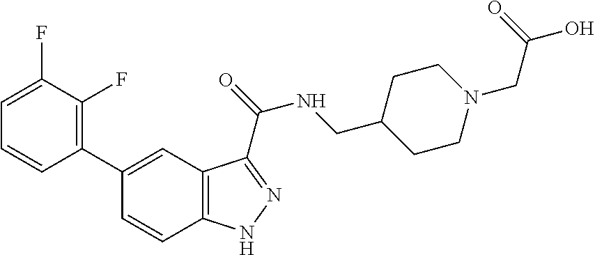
C1(C2=CC3=C(C=C2)NN=C3C(=O)NCC2CCN(CC(=O)O)CC2)=C(F)C(F)=CC=C1
